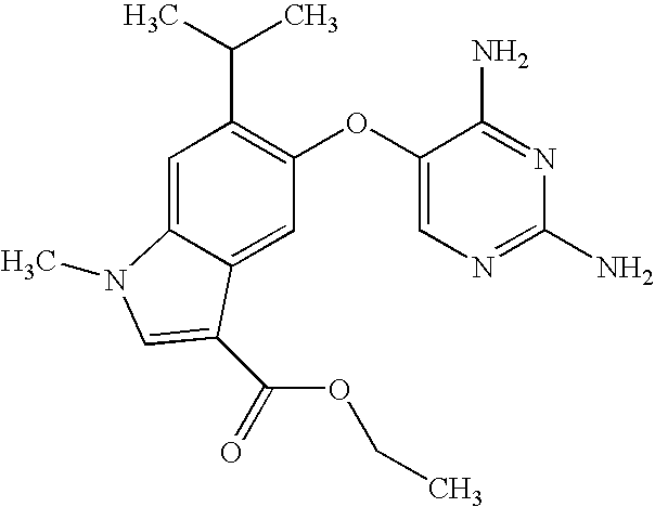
C1=C2C(=CC(OC3=CN=C(N)N=C3N)=C1C(C)C)C(C(OCC)=O)=CN2C
